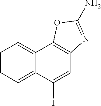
C12=CC=CC=C1C(I)=CC1=C2OC(N)=N1
